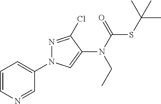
C1=CN=CC(N2N=C(Cl)C(N(C(=O)SC(C)(C)C)CC)=C2)=C1
